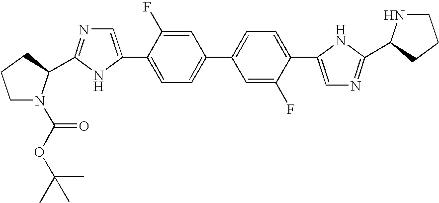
C1N(C(OC(C)(C)C)=O)C(C2=NC=C(C3=CC=C(C4=CC=C(C5=CN=C(C6NCCC6)N5)C(F)=C4)C=C3F)N2)CC1
